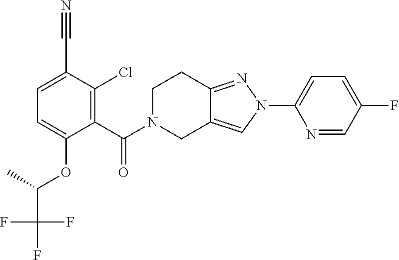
C12=NN(C3=CC=C(F)C=N3)C=C1CN(C(=O)C1=C(Cl)C(C#N)=CC=C1OC(C(F)(F)F)C)CC2
